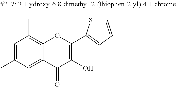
C1=C(C)C=C2C(=C1C)OC(C1=CC=CS1)=C(O)C2=O
